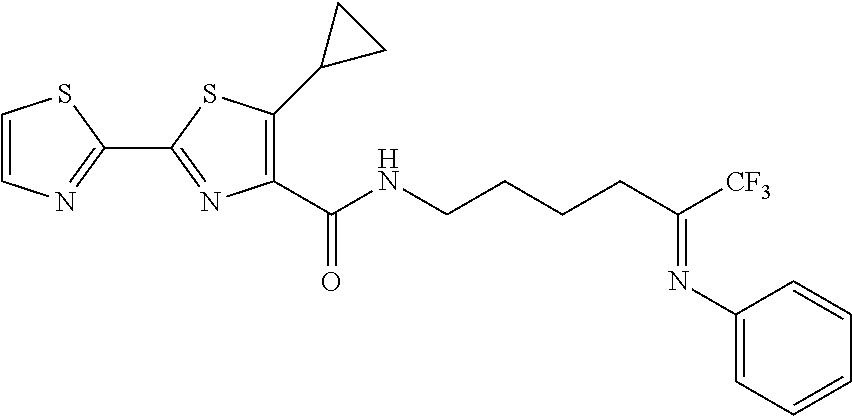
C1=CN=C(C2=NC(C(NCCCCC([CF3])=NC3=CC=CC=C3)=O)=C(C3CC3)S2)S1
